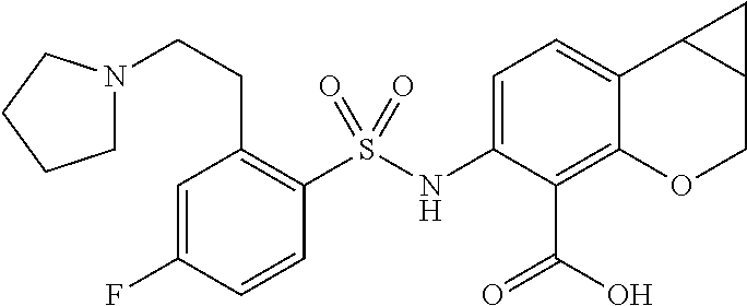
C1(S(NC2=CC=C3C(=C2C(O)=O)OCC2C3C2)(=O)=O)=C(CCN2CCCC2)C=C(F)C=C1
